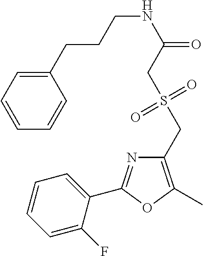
C1=CC=C(F)C(C2=NC(CS(CC(NCCCC3=CC=CC=C3)=O)(=O)=O)=C(C)O2)=C1
